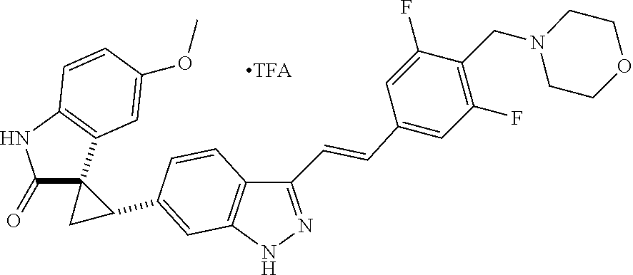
C1(C=CC2=CC(F)=C(CN3CCOCC3)C(F)=C2)=NNC2=C1C=CC(C1CC13C(=O)NC1=C3C=C(OC)C=C1)=C2
